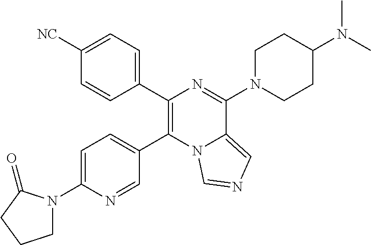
C1(C2=C(C3=CC=C([NC])C=C3)N=C(N3CCC(N(C)C)CC3)C3=CN=CN23)=CC=C(N2CCCC2=O)N=C1
